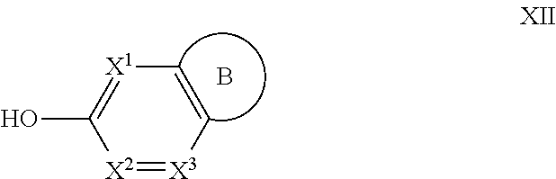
B.[X2]1=[X3]C=C[X1]=C1O
